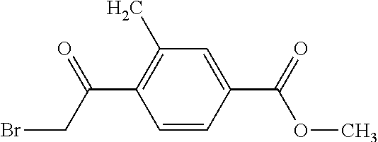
C1=CC(C(=O)OC)=CC(C)=C1C(CBr)=O
